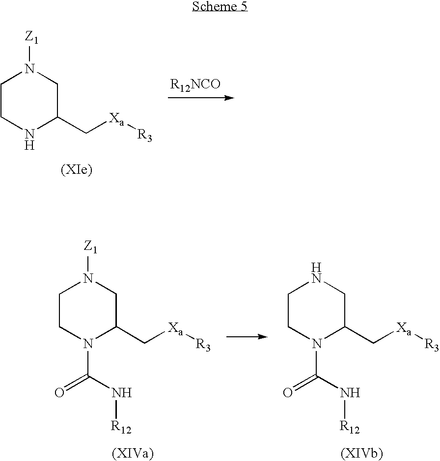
[R12NCO].C1CNC(C[Xa][R3])CN1[Z1].C1CN(C(N[R12])=O)C(C[Xa][R3])CN1[Z1].C1CN(C(N[R12])=O)C(C[Xa][R3])CN1
